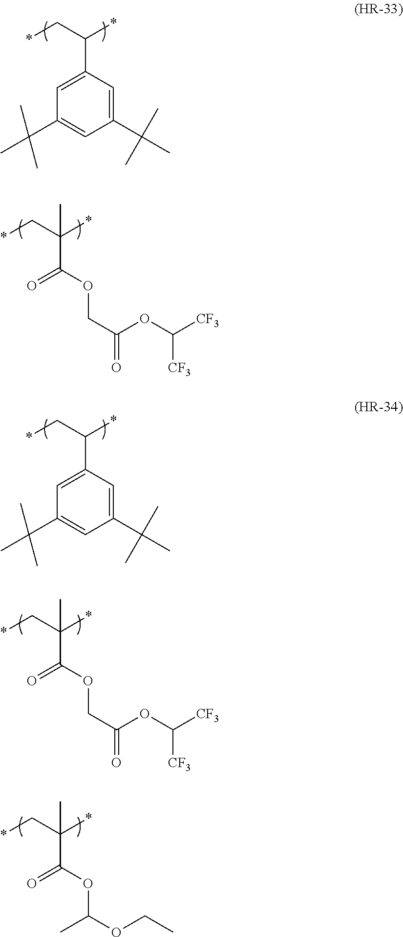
*CC(*)(C(OCC(=O)OC([CF3])[CF3])=O)C.*CC(*)C1=CC(C(C)(C)C)=CC(C(C)(C)C)=C1.*CC(*)C1=CC(C(C)(C)C)=CC(C(C)(C)C)=C1.*CC(*)(C(OCC(=O)OC([CF3])[CF3])=O)C.*CC(*)(C(OC(OCC)C)=O)C
